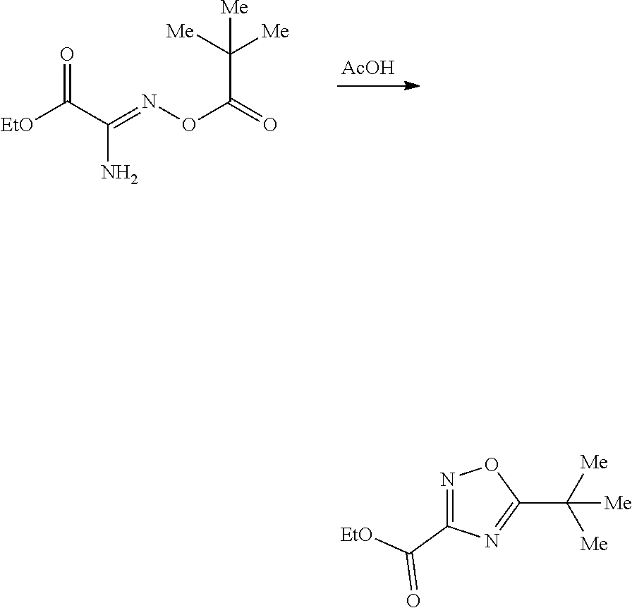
[AcOH].[EtO]C(C(=NOC(=O)C([Me])([Me])[Me])N)=O.N1=C(C([EtO])=O)N=C(C([Me])([Me])[Me])O1
